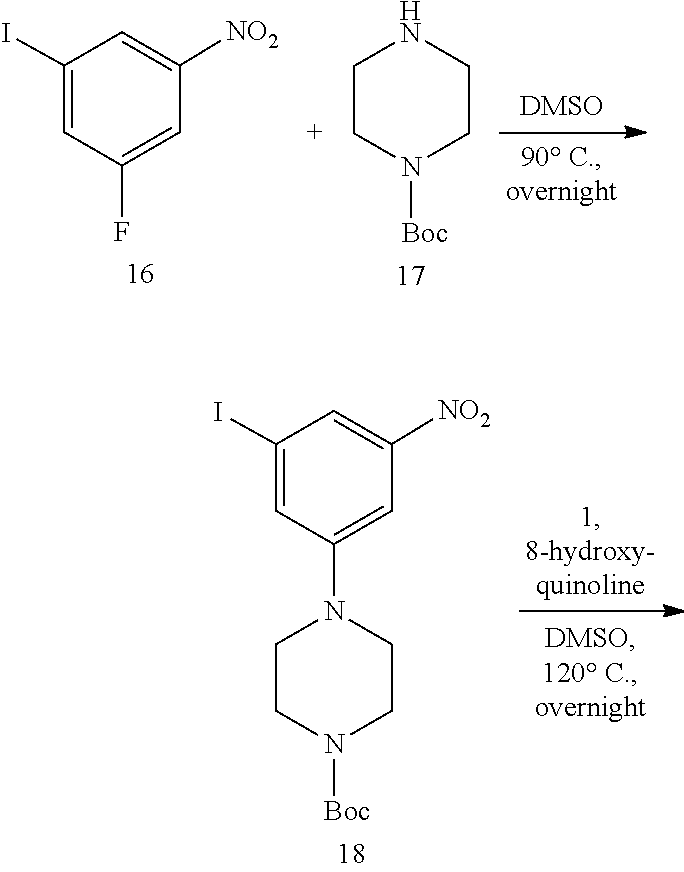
[NO2]C1=CC(I)=CC(F)=C1.N1CCN([Boc])CC1.[NO2]C1=CC(I)=CC(N2CCN([Boc])CC2)=C1
